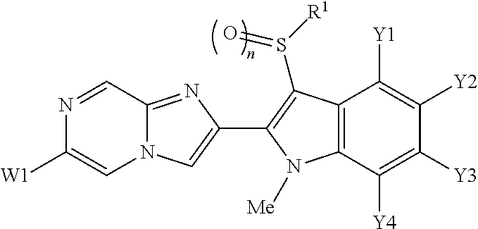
N1=CC2=NC(C3=C(S(=O)[R1])C4=C(C([Y4])=C([Y3])C([Y2])=C4[Y1])N3[Me])=CN2C=C1[W1]
